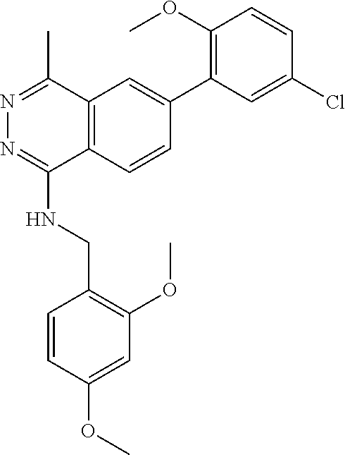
N1=C(C)C2=C(C(NCC3=C(OC)C=C(OC)C=C3)=N1)C=CC(C1=C(OC)C=CC(Cl)=C1)=C2
